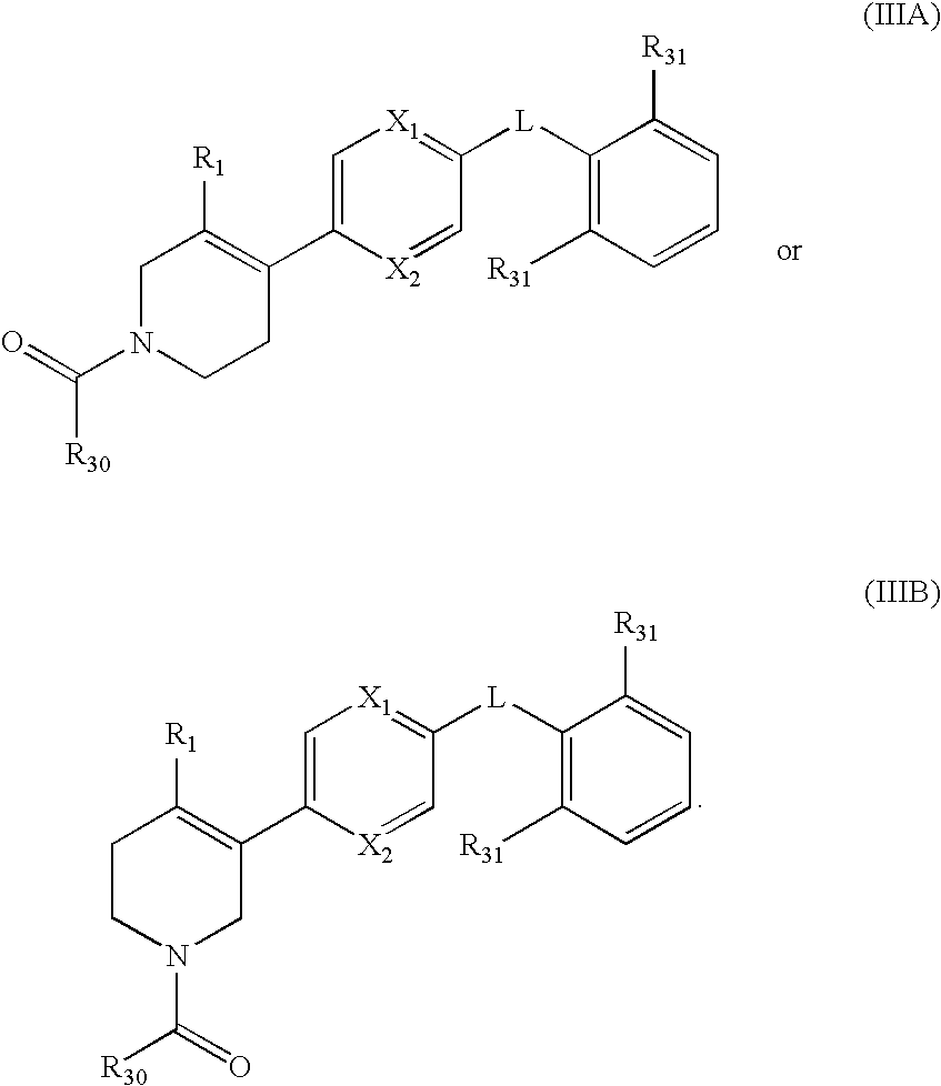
C1=C(C2=C([R1])CN(C(=O)[R30])CC2)[X2]=CC([L]C2=C([R31])C=CC=C2[R31])=[X1]1.C1=C(C2=C([R1])CCN(C([R30])=O)C2)[X2]=CC([L]C2=C([R31])C=CC=C2[R31])=[X1]1
